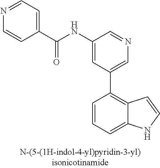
C1(NC(C2=CC=NC=C2)=O)=CC(C2=C3C(=CC=C2)NC=C3)=CN=C1
